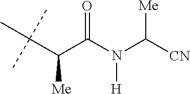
O=C(N(C([CN])[Me])[H])C(C(C)(C)C)[Me]
